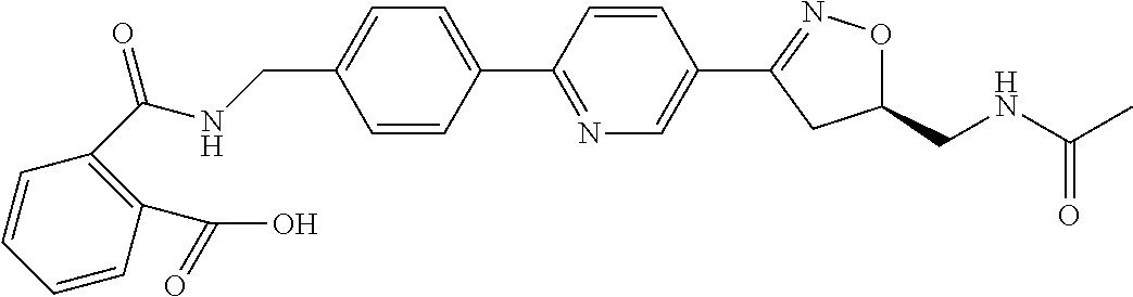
C1(CNC(C2=C(C(O)=O)C=CC=C2)=O)=CC=C(C2=NC=C(C3=NOC(CNC(C)=O)C3)C=C2)C=C1
